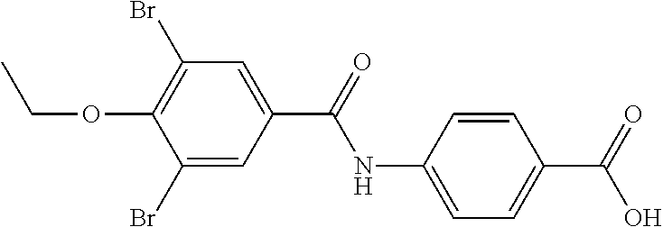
C1=C(NC(=O)C2=CC(Br)=C(OCC)C(Br)=C2)C=CC(C(=O)O)=C1
